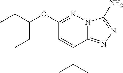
C1(OC(CC)CC)=NN2C(=NN=C2N)C(C(C)C)=C1
